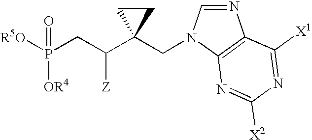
[OR5]P(CC(C1(CN2C=NC3=C2N=C([X2])N=C3[X1])CC1)[Z])([OR4])=O
